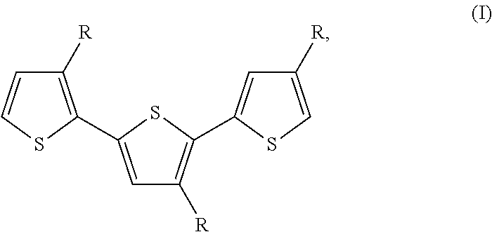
C1([R])=C(C2=CC([R])=C(C3=CC([R])=CS3)S2)SC=C1
